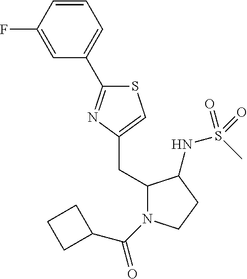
S1C(C2=CC=CC(F)=C2)=NC(CC2N(C(=O)C3CCC3)CCC2NS(C)(=O)=O)=C1
